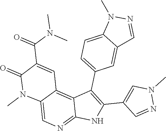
N1(C)N=CC(C2=C(C3=CC=C4C(=C3)C=NN4C)C3=C4C(=CN=C3N2)N(C)C(=O)C(C(N(C)C)=O)=C4)=C1
